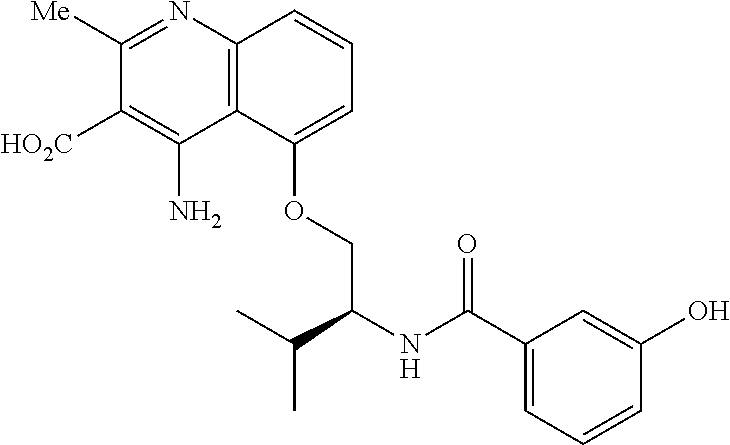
C12=C(N=C([Me])C([HO2C])=C1N)C=CC=C2OCC(NC(C1=CC=CC(O)=C1)=O)C(C)C
